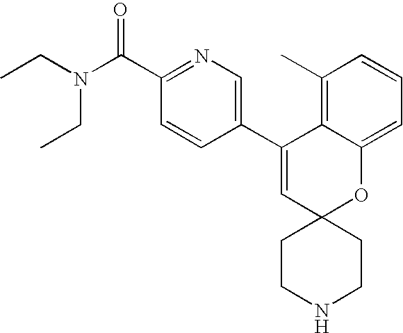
CCN(C(C1=NC=C(C2=CC3(OC4=CC=CC(C)=C24)CCNCC3)C=C1)=O)CC
